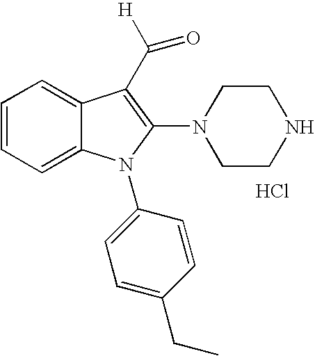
C1=CC=C2C(=C1)C(C([H])=O)=C(N1CCNCC1)N2C1=CC=C(CC)C=C1.Cl
